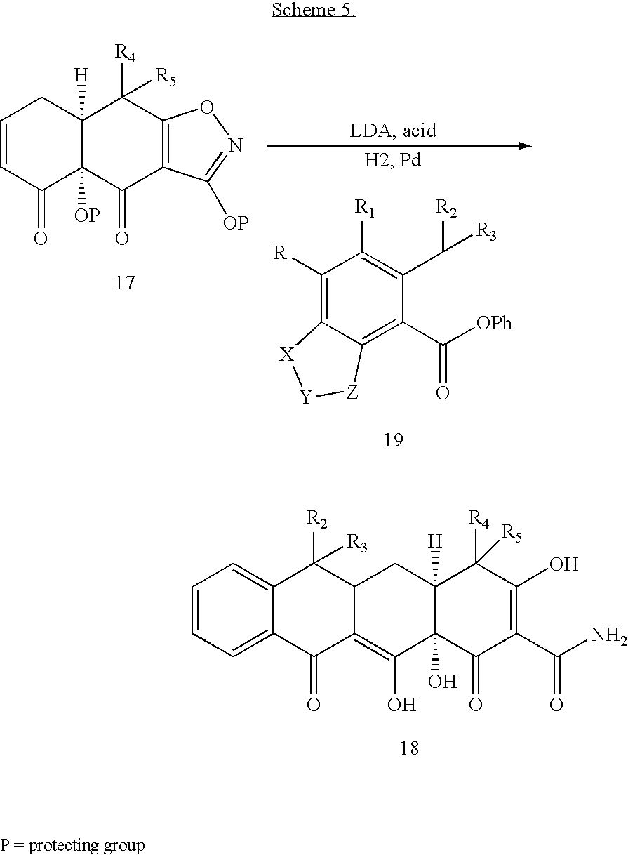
C1=CC(=O)C2([OP])C([H])(C1)C([R4])([R5])C1=C(C2=O)C([OP])=NO1.C1([R])=C2C(=C(C([OPh])=O)C(C([R2])[R3])=C1[R1])[Z][Y][X]2.C1=CC=C2C(=C1)C([R2])([R3])C1C(=C(O)C3(O)C([H])(C1)C([R4])([R5])C(O)=C(C(=O)N)C3=O)C2=O
